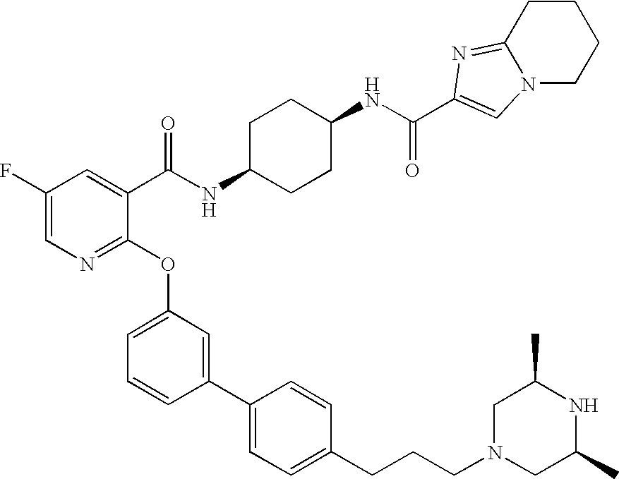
C1CC2=NC(C(NC3CCC(NC(C4=CC(F)=CN=C4OC4=CC=CC(C5=CC=C(CCCN6CC(C)NC(C)C6)C=C5)=C4)=O)CC3)=O)=CN2CC1
